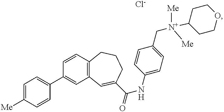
C1=C([Me])C=CC(C2=CC3=C(C=C2)CCCC(C(=O)NC2=CC=C(C[N+]([Me])([Me])C4CCOCC4)C=C2)=C3)=C1.[Cl-]
